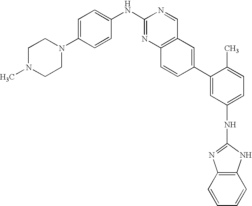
C1N(C)CCN(C2=CC=C(NC3=NC4=C(C=N3)C=C(C3=CC(NC5=NC6=C(N5)C=CC=C6)=CC=C3C)C=C4)C=C2)C1
